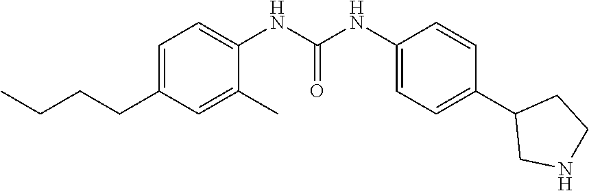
C1(NC(NC2=CC=C(CCCC)C=C2C)=O)=CC=C(C2CNCC2)C=C1
